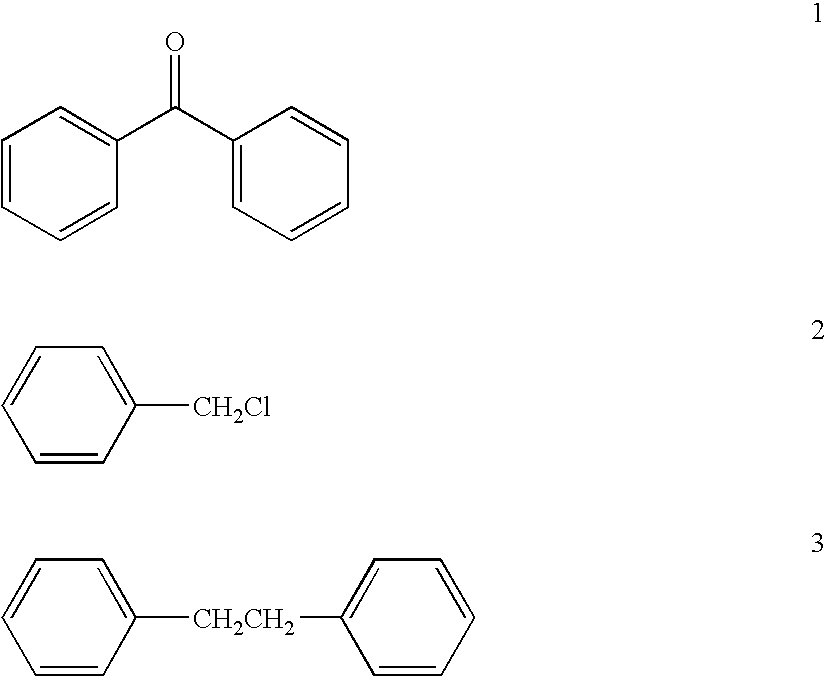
C1=CC=CC(C(C2=CC=CC=C2)=O)=C1.C1=CC=CC([CH2Cl])=C1.C1=CC=CC([CH2CH2]C2=CC=CC=C2)=C1
